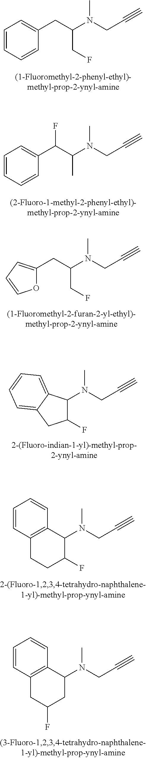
C1=CC=CC(CC(N(CC#C)C)CF)=C1.C1=CC=CC(C(C(N(CC#C)C)C)F)=C1.O1C(CC(N(CC#C)C)CF)=CC=C1.C1(F)C(N(CC#C)C)C2=CC=CC=C2C1.C1(N(CC#C)C)C2=C(CCC1F)C=CC=C2.C1(N(CC#C)C)C2=C(CC(F)C1)C=CC=C2
